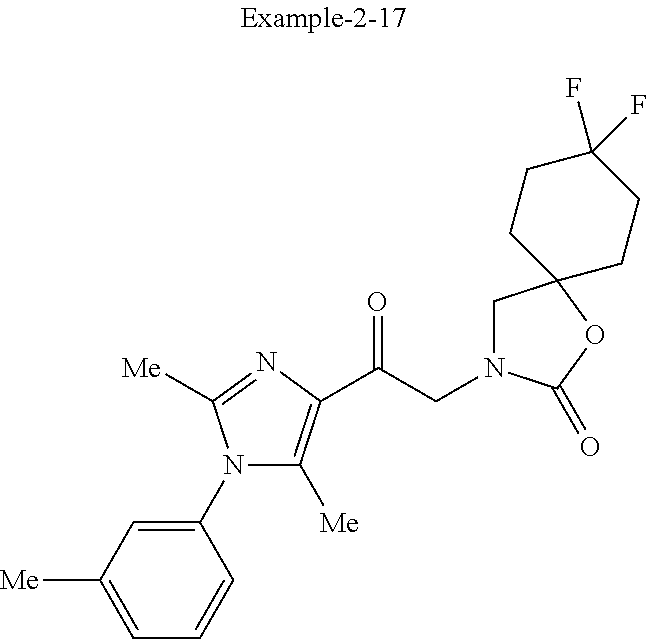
C1(N2C([Me])=C(C(CN3CC4(OC3=O)CCC(F)(F)CC4)=O)N=C2[Me])=CC([Me])=CC=C1
